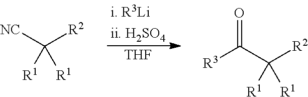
[THF].[NC]C([R2])([R1])[R1].C(C([R2])([R1])[R1])([R3])=O
